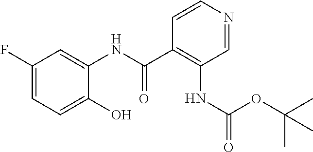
C1(F)=CC=C(O)C(NC(C2=C(NC(OC(C)(C)C)=O)C=NC=C2)=O)=C1
